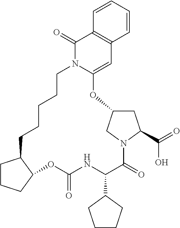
C1CCC2C1CCCCCN1C(=CC3=C(C=CC=C3)C1=O)OC1CC(C(=O)O)N(C(=O)C(C3CCCC3)NC(=O)O2)C1
